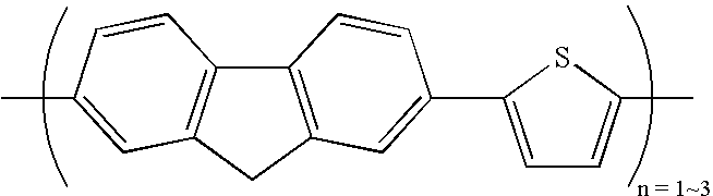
C12=C(CC3=C1C=CC(C)=C3)C=C(C1=CC=C(C)S1)C=C2
